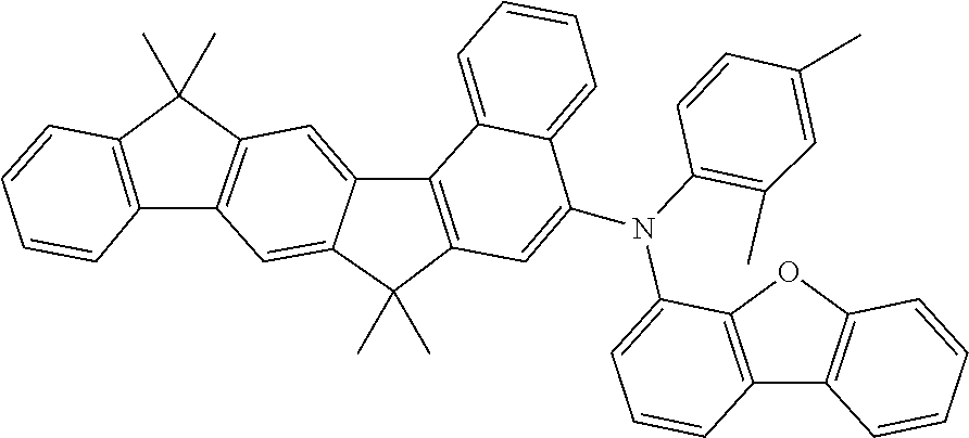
N(C1=CC2=C(C3=CC4=C(C=C3C2(C)C)C2=C(C=CC=C2)C4(C)C)C2=CC=CC=C21)(C1=C(C)C=C(C)C=C1)C1=CC=CC2=C1OC1=C2C=CC=C1
